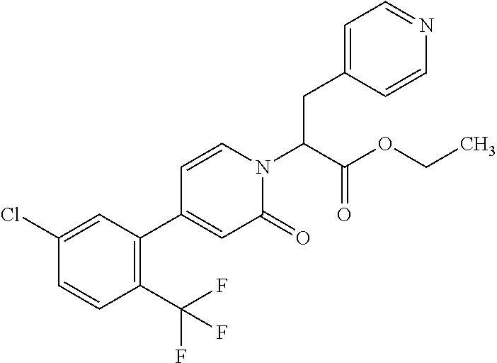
O(C(C(N1C=CC(C2=C(C(F)(F)F)C=CC(Cl)=C2)=CC1=O)CC1=CC=NC=C1)=O)CC
